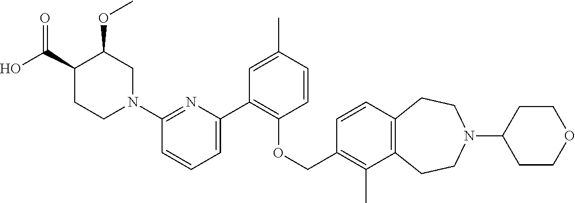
C1(N2CC(OC)C(C(O)=O)CC2)=NC(C2=C(OCC3=C(C)C4=C(C=C3)CCN(C3CCOCC3)CC4)C=CC(C)=C2)=CC=C1
